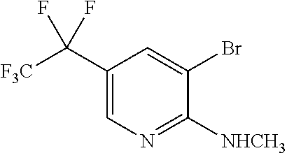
C1(C([F3C])(F)F)=CN=C([NHCH3])C(Br)=C1
